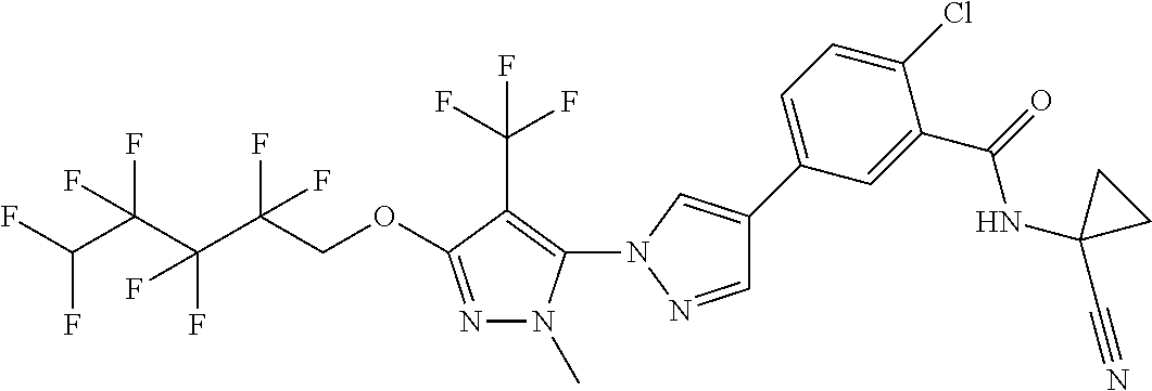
C1=NN(C2=C(C(F)(F)F)C(OCC(C(C(C(F)F)(F)F)(F)F)(F)F)=NN2C)C=C1C1=CC=C(Cl)C(C(NC2(C#N)CC2)=O)=C1
